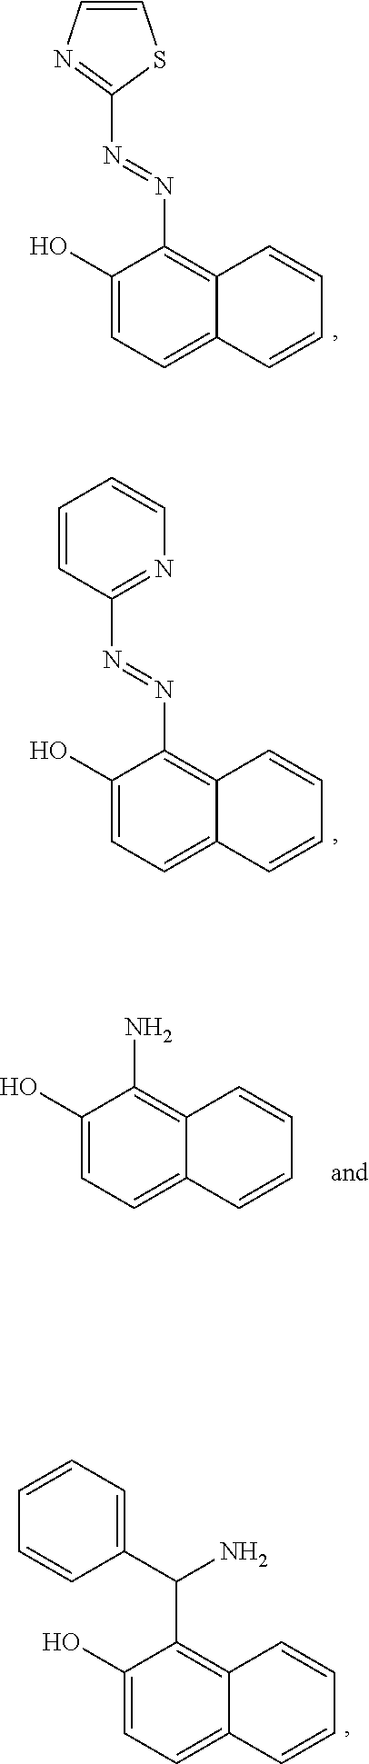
C1=CN=C(N=NC2=C3C(=CC=C2O)C=CC=C3)S1.C1(N=NC2=C3C(=CC=C2O)C=CC=C3)=NC=CC=C1.NC1=C2C(=CC=C1O)C=CC=C2.C(C1=C2C(=CC=C1O)C=CC=C2)(N)C1=CC=CC=C1
